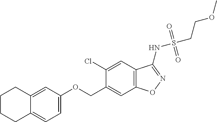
C1=C(OCC2=CC3=C(C=C2Cl)C(NS(CCOC)(=O)=O)=NO3)C=C2C(=C1)CCCC2
